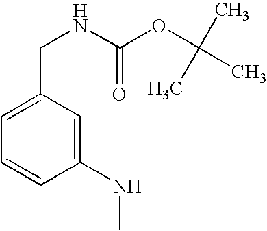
C1=C(CNC(=O)OC(C)(C)C)C=C(NC)C=C1
